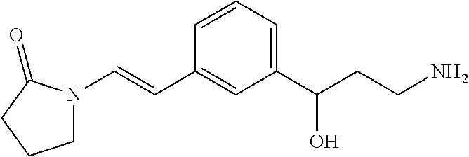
C(=CC1=CC(C(CCN)O)=CC=C1)N1CCCC1=O
